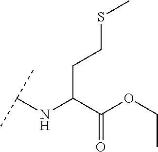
C(C(C(OCC)=O)NC(C)C)CSC
